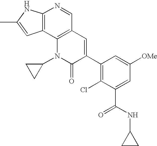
C12=C(C3=C(C=N1)C=C(C1=C(Cl)C(C(NC4CC4)=O)=CC([OMe])=C1)C(=O)N3C1CC1)C=C(C)N2
